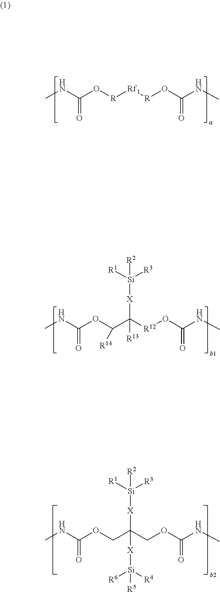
CNC(O[R][Rf1][R]OC(NC)=O)=O.CNC(OC(C([R12]OC(NC)=O)([R13])[X][Si]([R1])([R3])[R2])[R14])=O.CNC(OCC(COC(NC)=O)([X][Si]([R6])([R4])[R5])[X][Si]([R1])([R3])[R2])=O
